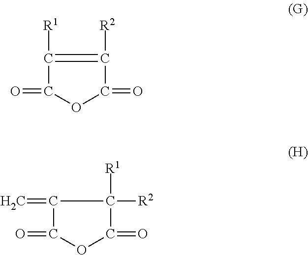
C1([R2])=C([R1])C(=O)OC1=O.C1([R1])([R2])C(=C)C(=O)OC1=O
